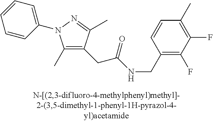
N(C(=O)CC1=C(C)N(C2=CC=CC=C2)N=C1C)CC1=C(F)C(F)=C(C)C=C1
